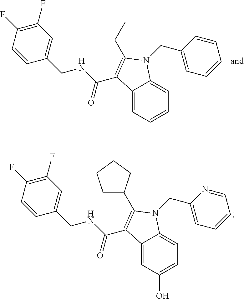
C1(F)=C(F)C=CC(CNC(=O)C2=C(C(C)C)N(CC3=CC=CC=C3)C3=CC=CC=C32)=C1.C1(F)=C(F)C=CC(CNC(=O)C2=C(C3CCCC3)N(CC3=CC=CC=N3)C3=CC=C(O)C=C32)=C1
